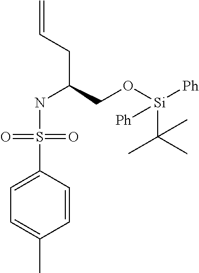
N(S(=O)(C1=CC=C(C)C=C1)=O)C(CO[Si]([Ph])(C(C)(C)C)[Ph])CC=C
